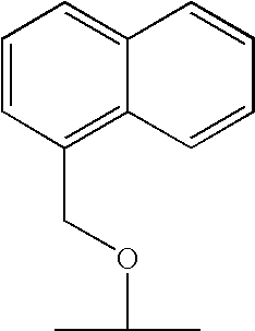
C1(COC(C)C)=C2C(=CC=C1)C=CC=C2
